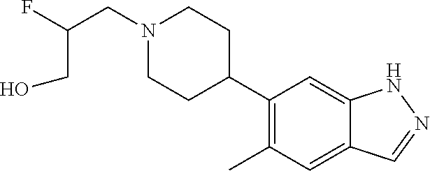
C1(C2CCN(CC(F)CO)CC2)=C(C)C=C2C(=C1)NN=C2
